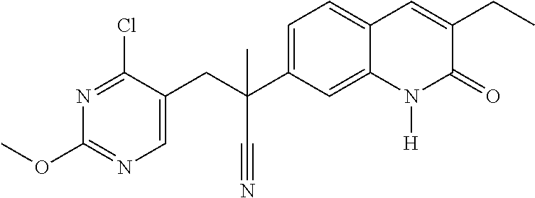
C(C1=CC=C2C(=C1)N([H])C(=O)C(CC)=C2)(CC1=CN=C(OC)N=C1Cl)(C#N)C
